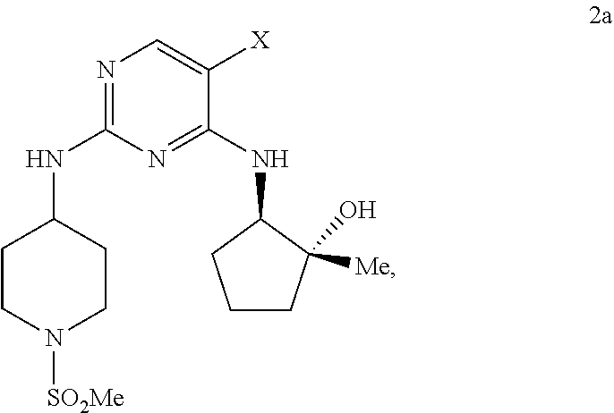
N1([SO2Me])CCC(NC2=NC=C([X])C(NC3CCCC3(O)[Me])=N2)CC1
